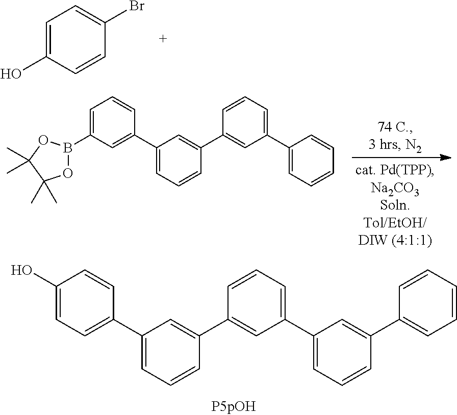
C1=CC=CC(C2=CC(C3=CC=CC(C4=CC(C5=CC=C(O)C=C5)=CC=C4)=C3)=CC=C2)=C1.C1=C(O)C=CC(Br)=C1.O1B(C2=CC=CC(C3=CC=CC(C4=CC(C5=CC=CC=C5)=CC=C4)=C3)=C2)OC(C)(C)C1(C)C
